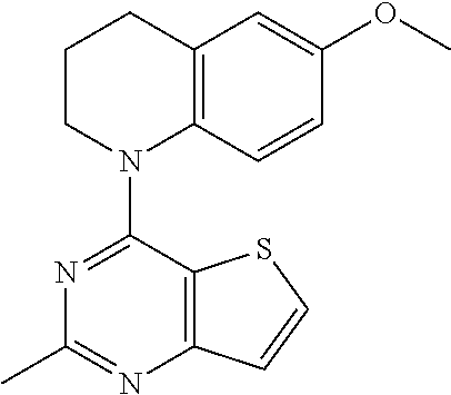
C12=C(SC=C1)C(N1C3=C(C=C(OC)C=C3)CCC1)=NC(C)=N2
